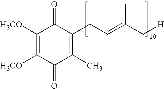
C1([H3CO])=C([H3CO])C(=O)C(C)=C(CC=C(C[H])C)C1=O
